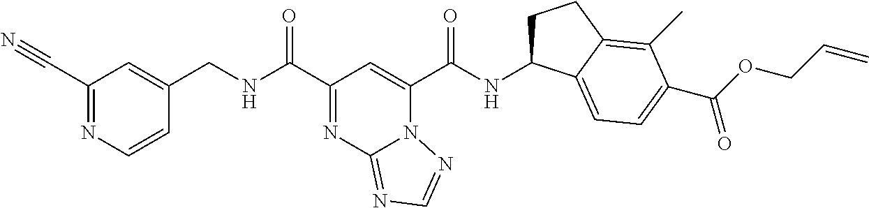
C1(C#N)=NC=CC(CNC(C2=NC3=NC=NN3C(C(NC3CCC4=C(C)C(C(OCC=C)=O)=CC=C34)=O)=C2)=O)=C1
